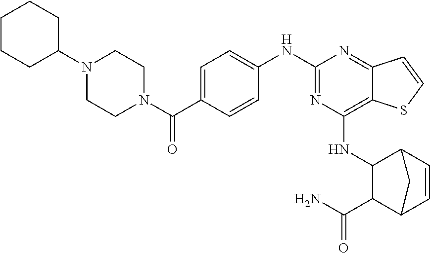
C1CCC(N2CCN(C(C3=CC=C(NC4=NC(NC5C(C(N)=O)C6C=CC5C6)=C5C(=N4)C=CS5)C=C3)=O)CC2)CC1
